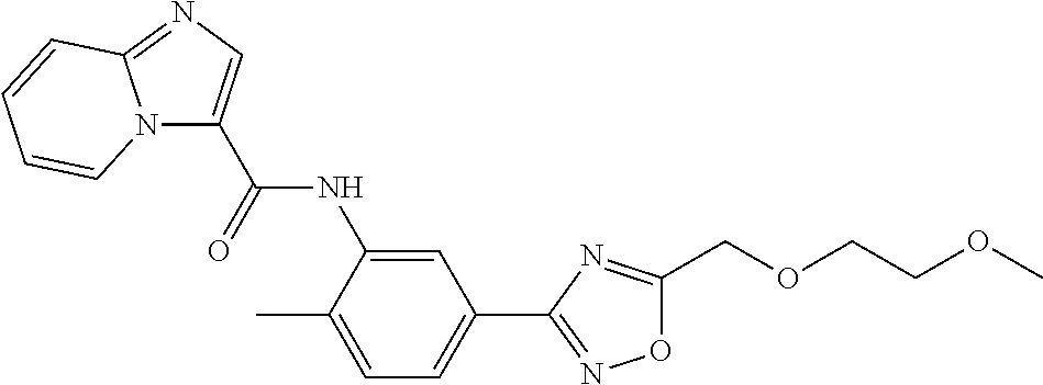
C(NC1=CC(C2=NOC(COCCOC)=N2)=CC=C1C)(=O)C1=CN=C2N1C=CC=C2
